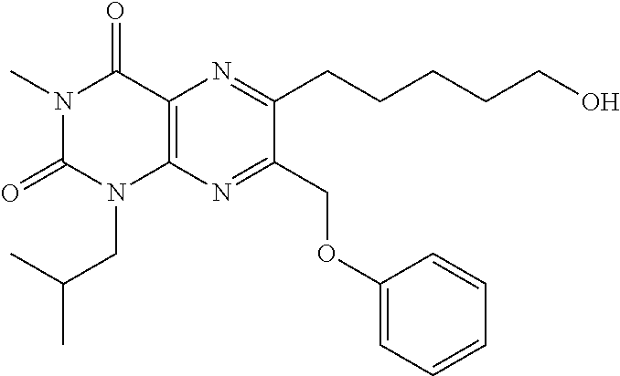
N1(C)C(=O)N(CC(C)C)C2=C(C1=O)N=C(CCCCCO)C(COC1=CC=CC=C1)=N2
